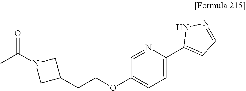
C1=C(C2=CC=NN2)N=CC(OCCC2CN(C(C)=O)C2)=C1
